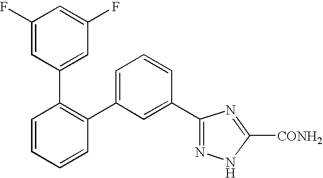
C1=CC=CC(C2=CC=CC(C3=NNC([CONH2])=N3)=C2)=C1C1=CC(F)=CC(F)=C1
